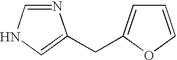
N1=CNC=C1CC1=CC=CO1
